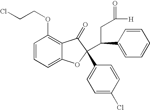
C1=CC(OCCCl)=C2C(=C1)OC(C(C1=CC=CC=C1)CC(=O)[H])(C1=CC=C(Cl)C=C1)C2=O
